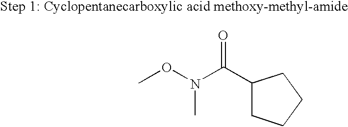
CON(C(C1CCCC1)=O)C
